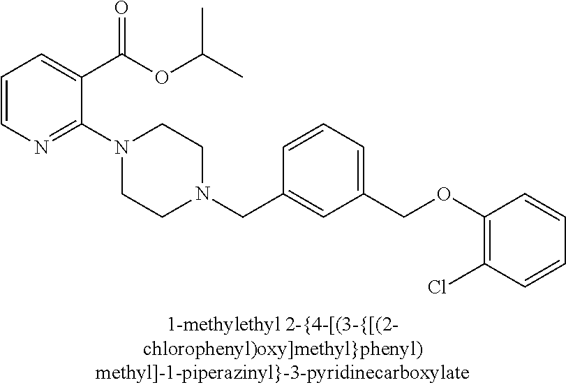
C1=CN=C(N2CCN(CC3=CC(COC4=C(Cl)C=CC=C4)=CC=C3)CC2)C(C(OC(C)C)=O)=C1
